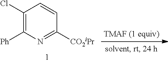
C1(Cl)=C([Ph])N=C([CO2iPr])C=C1
